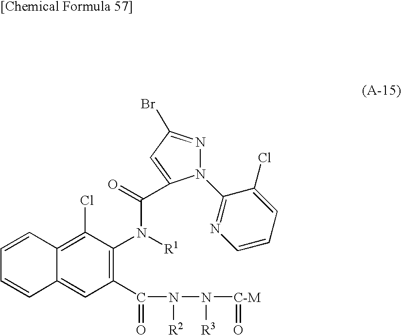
N1(C2=NC=CC=C2Cl)N=C(Br)C=C1C(=O)N([R1])C1=C(C(=O)N([R2])N([R3])[C-M]=O)C=C2C(=C1Cl)C=CC=C2
